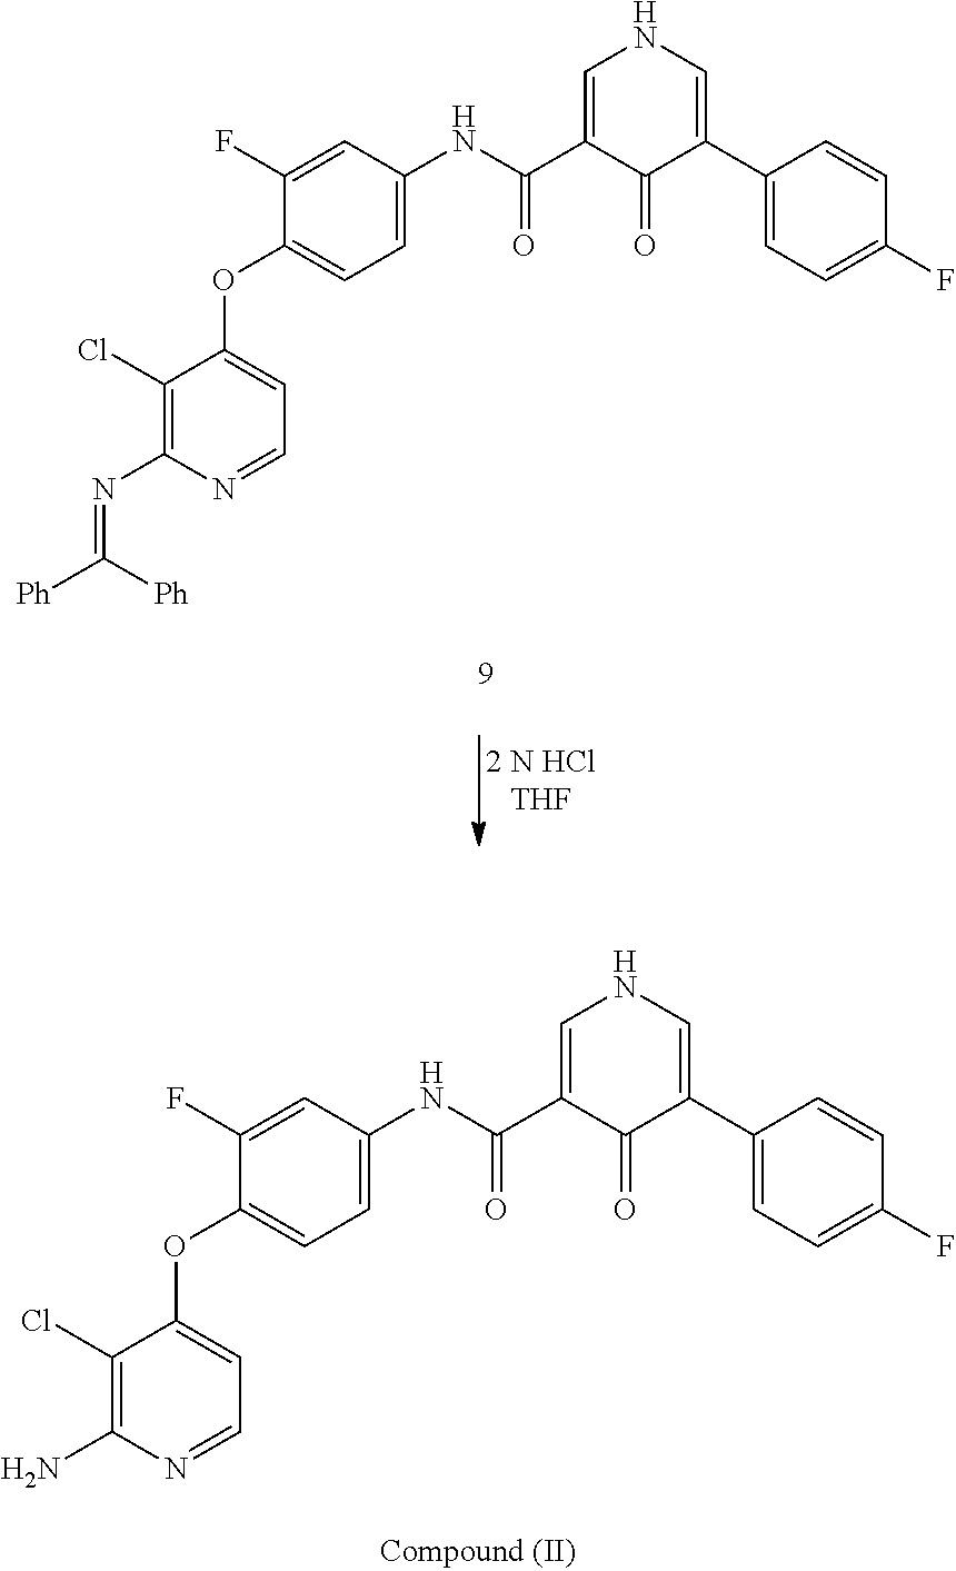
C1=C(NC(C2=CNC=C(C3=CC=C(F)C=C3)C2=O)=O)C=C(F)C(OC2=CC=NC(N=C([Ph])[Ph])=C2Cl)=C1.C1=C(NC(C2=CNC=C(C3=CC=C(F)C=C3)C2=O)=O)C=C(F)C(OC2=CC=NC(N)=C2Cl)=C1
